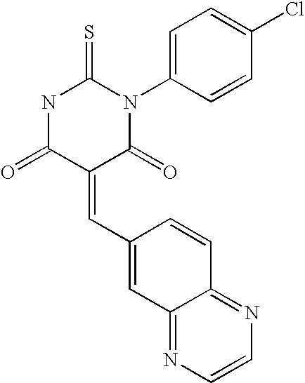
O=C1C(=CC2=CC3=NC=CN=C3C=C2)C(=O)N(C2=CC=C(Cl)C=C2)C(=S)N1
